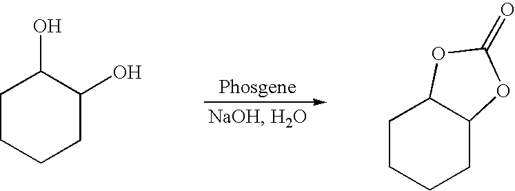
C1CCCC(O)C1O.C1CCCC2C1OC(=O)O2
